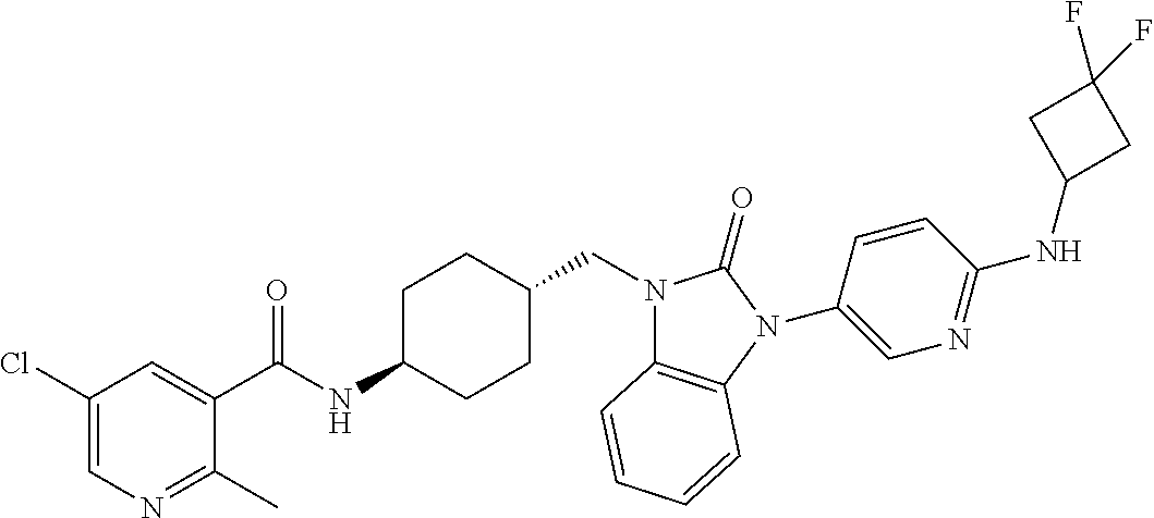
C1(Cl)=CN=C(C)C(C(NC2CCC(CN3C4=C(N(C5=CN=C(NC6CC(F)(F)C6)C=C5)C3=O)C=CC=C4)CC2)=O)=C1
